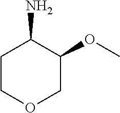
C1COCC(OC)C1N
